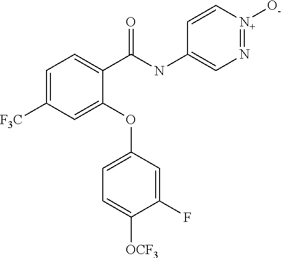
C1(C(NC2=CN=[N+]([O-])C=C2)=O)=CC=C([F3C])C=C1OC1=CC=C([OCF3])C(F)=C1
